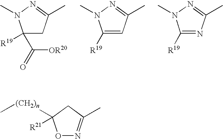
C1([R19])(C([OR20])=O)CC(C)=NN1C.C1([R19])=CC(C)=NN1C.C1([R19])=NC(C)=NN1C.O1N=C(C)CC1([R21])[(CH2)n]C
